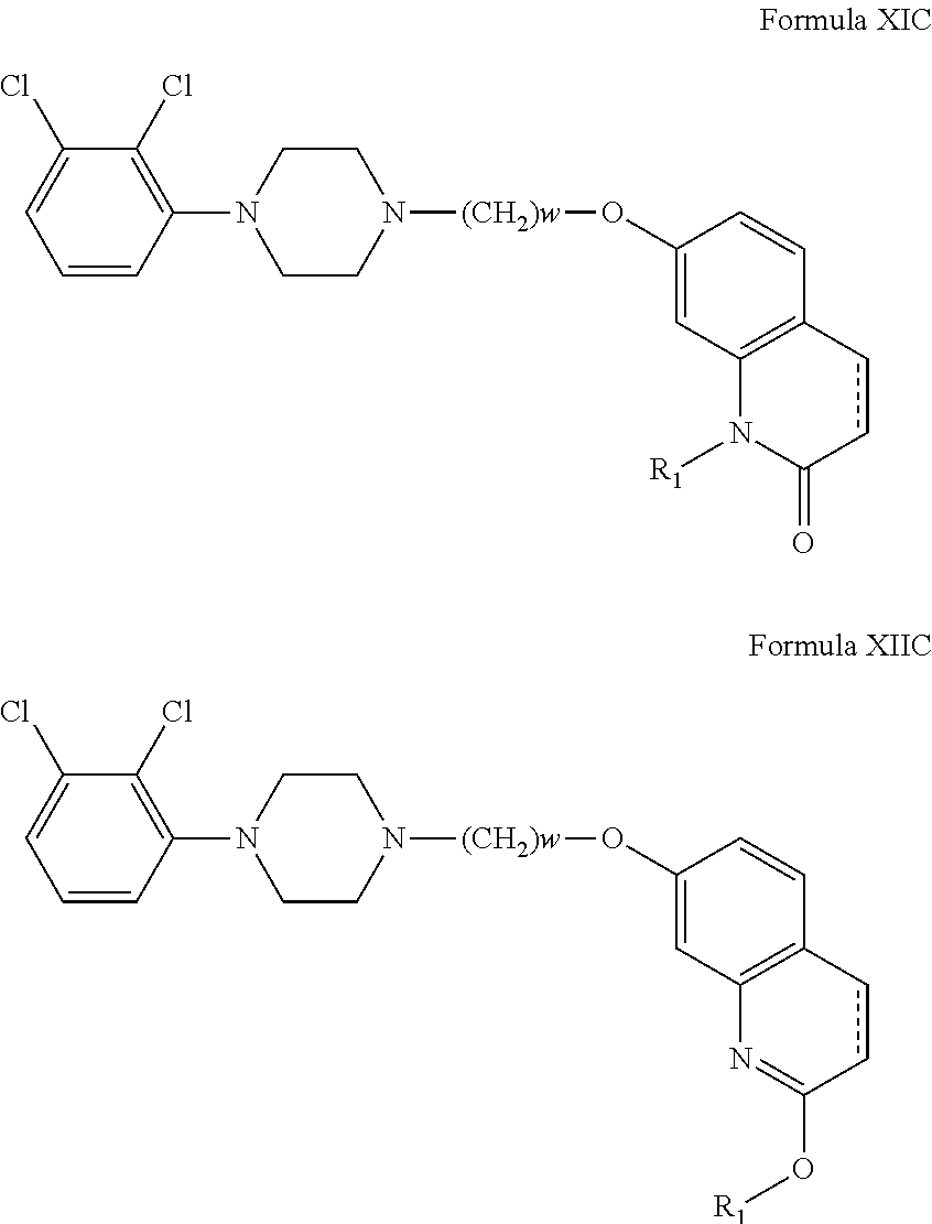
C1=CC(N2CCN([(CH2)w]OC3=CC4=C(C=C3)ccC(=O)N4[R1])CC2)=C(Cl)C(Cl)=C1.C1=CC(N2CCN([(CH2)w]OC3=CC4=C(C=C3)ccC(O[R1])=N4)CC2)=C(Cl)C(Cl)=C1
